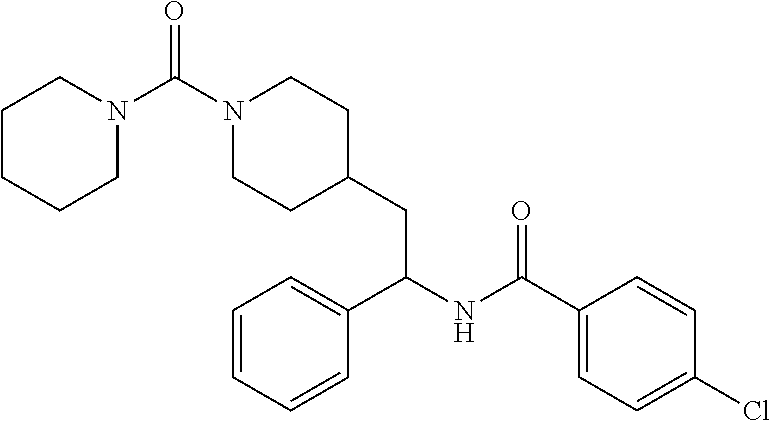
N1(C(N2CCCCC2)=O)CCC(CC(NC(C2=CC=C(Cl)C=C2)=O)C2=CC=CC=C2)CC1
